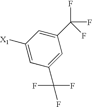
C1=C([X1])C=C(C(F)(F)F)C=C1C(F)(F)F
